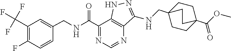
O=C(C1=NC=NC2=C1NN=C2NCC12CCC(C(OC)=O)(CC1)CC2)NCC1=CC(C(F)(F)F)=C(F)C=C1
